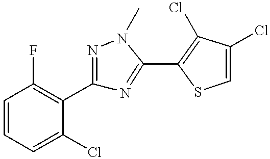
C1=CC=C(Cl)C(C2=NN(C)C(C3=C(Cl)C(Cl)=CS3)=N2)=C1F
